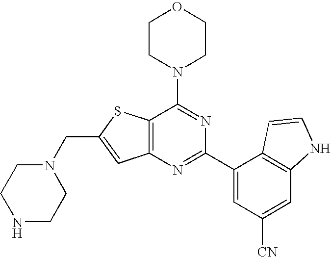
N1(CC2=CC3=C(S2)C(N2CCOCC2)=NC(C2=CC([CN])=CC4=C2C=CN4)=N3)CCNCC1
